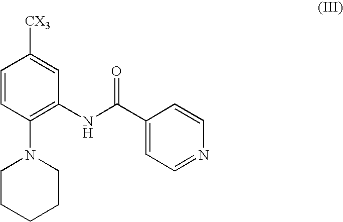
C1=CC(N2CCCCC2)=C(NC(C2=CC=NC=C2)=O)C=C1[CX3]
